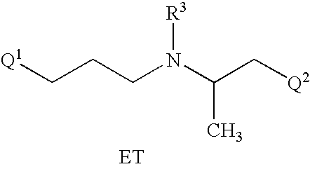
C(CCN(C(C[Q2])C)[R3])[Q1].[ET]
